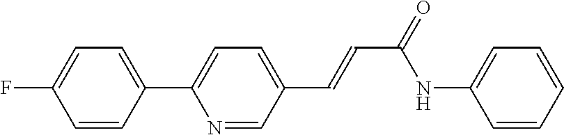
C1(C2=CC=C(C=CC(NC3=CC=CC=C3)=O)C=N2)=CC=C(F)C=C1
